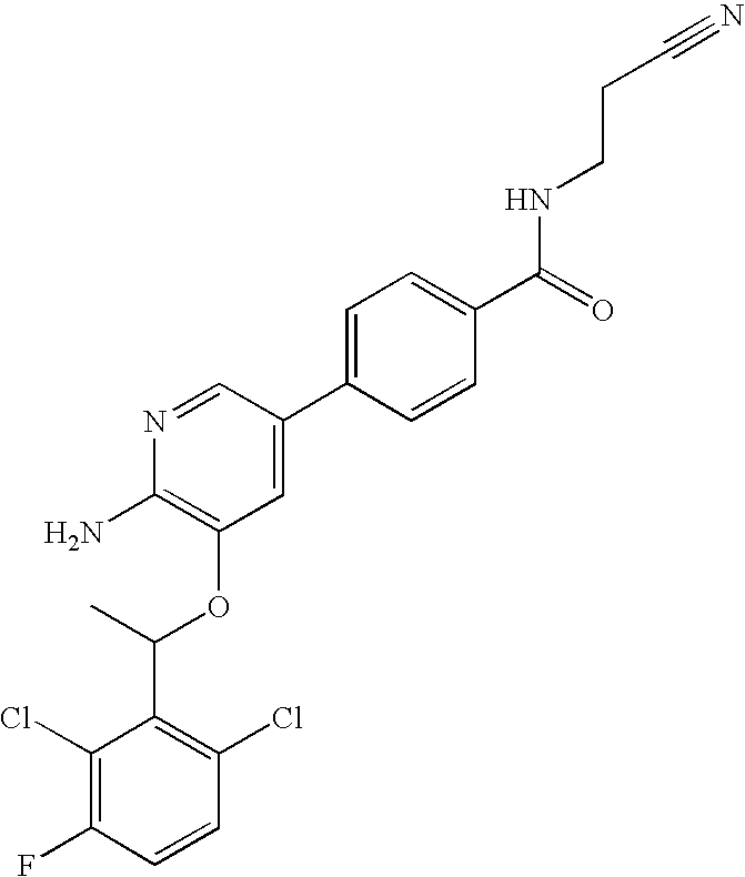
C1(Cl)=C(F)C=CC(Cl)=C1C(C)OC1=C(N)N=CC(C2=CC=C(C(=O)NCCC#N)C=C2)=C1
